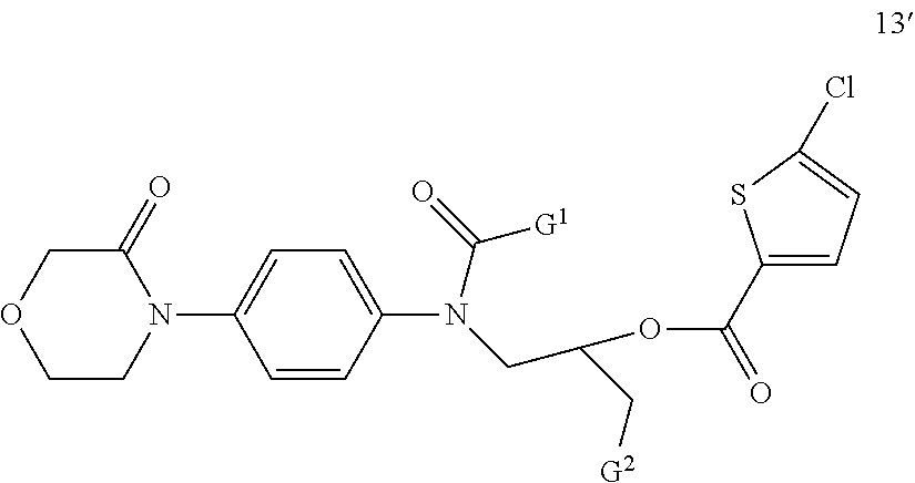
C1CN(C2=CC=C(N(CC(C[G2])OC(=O)C3=CC=C(Cl)S3)C([G1])=O)C=C2)C(=O)CO1
